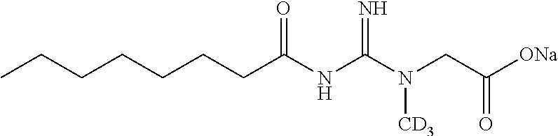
CCCCCCCC(NC(N(CC([ONa])=O)[CD3])=N)=O
